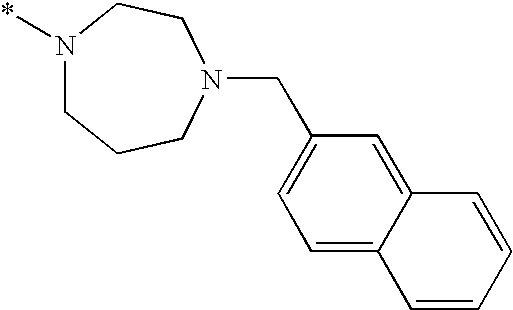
N1(*)CCCN(CC2=CC=C3C(=C2)C=CC=C3)CC1
